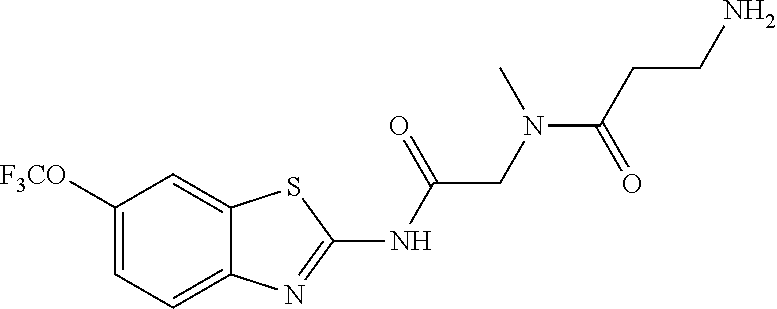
C1([F3CO])=CC=C2C(=C1)SC(NC(CN(C(CCN)=O)C)=O)=N2
